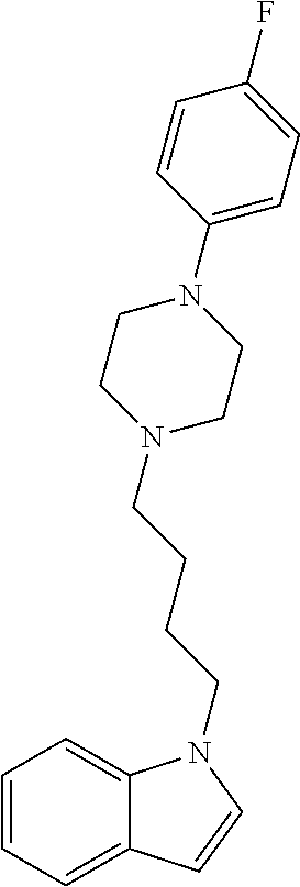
C1=CC=C2C(=C1)N(CCCCN1CCN(C3=CC=C(F)C=C3)CC1)C=C2
